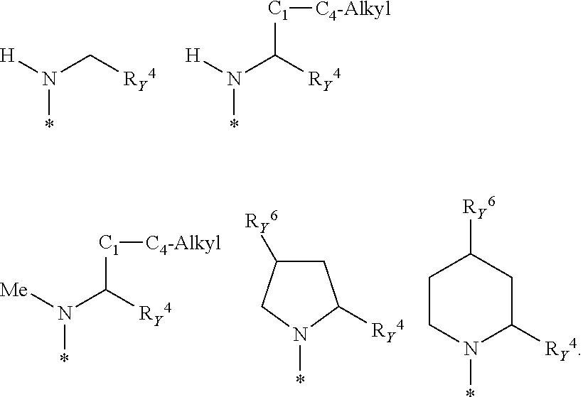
[H]N(C[RY4])*.[H]N(C([RY4])[C1][C4-Alkyl])*.[Me]N(C([RY4])[C1][C4-Alkyl])*.C1C([RY6])CN(*)C1[RY4].C1CN(*)C([RY4])CC1[RY6]
